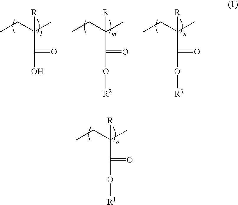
CCC(C)([R])C(=O)O.CCC(C)([R])C(=O)O[R2].CCC(C)([R])C(=O)O[R3].CCC(C)([R])C(=O)O[R1]
